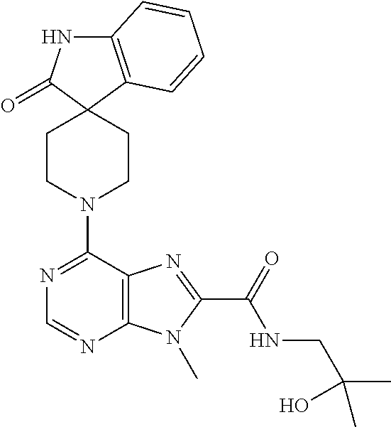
C12=C(C=CC=C1)C1(C(=O)N2)CCN(C2=NC=NC3=C2N=C(C(NCC(O)(C)C)=O)N3C)CC1
